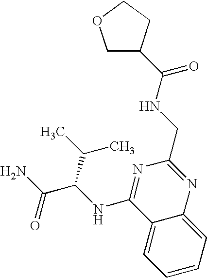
C12=CC=CC=C1N=C(CNC(=O)C1COCC1)N=C2NC(C(N)=O)C(C)C
